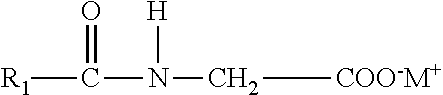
[R1]C(=O)N([H])C[COO-M+]
